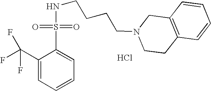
Cl.N(CCCCN1CCC2=C(C1)C=CC=C2)S(C1=CC=CC=C1C(F)(F)F)(=O)=O
